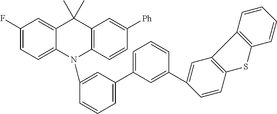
C1(F)=CC=C2C(=C1)C(C)(C)C1=C(N2C2=CC(C3=CC=CC(C4=CC5=C(C=C4)SC4=C5C=CC=C4)=C3)=CC=C2)C=CC([Ph])=C1
